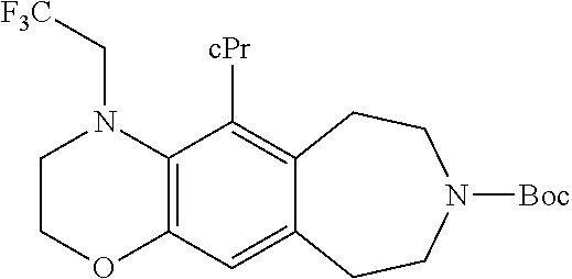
C12=C(N(C[F3C])CCO1)C([cPr])=C1C(=C2)CCN([Boc])CC1
